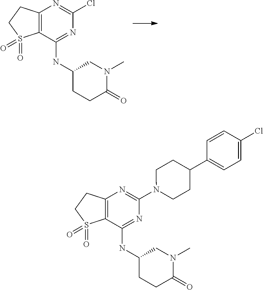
C12=C(C(NC3CCC(=O)N(C)C3)=NC(Cl)=N1)S(=O)(=O)CC2.C12=C(C(NC3CCC(=O)N(C)C3)=NC(N3CCC(C4=CC=C(Cl)C=C4)CC3)=N1)S(=O)(=O)CC2
